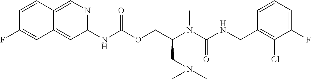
C1=CC(CNC(N(C(COC(NC2=NC=C3C(=C2)C=C(F)C=C3)=O)CN(C)C)C)=O)=C(Cl)C(F)=C1
